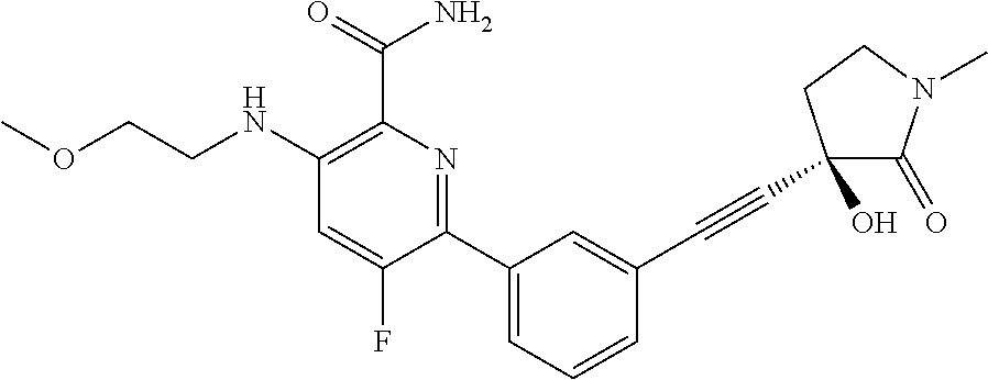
C1(NCCOC)=C(C(=O)N)N=C(C2=CC=CC(C#CC3(O)C(=O)N(C)CC3)=C2)C(F)=C1
